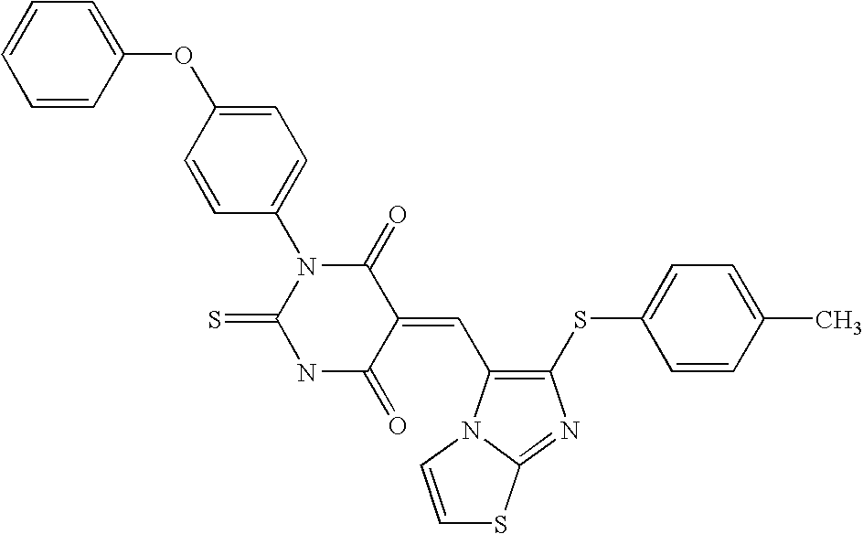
C1(OC2=CC=C(N3C(=S)NC(=O)C(=CC4=C(SC5=CC=C(C)C=C5)N=C5N4C=CS5)C3=O)C=C2)=CC=CC=C1
